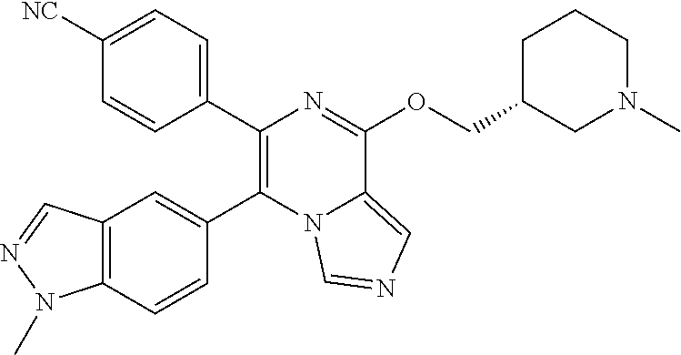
C1(C2=C(C3=CC4=C(C=C3)N(C)N=C4)N3C(=CN=C3)C(OCC3CN(C)CCC3)=N2)=CC=C([NC])C=C1
